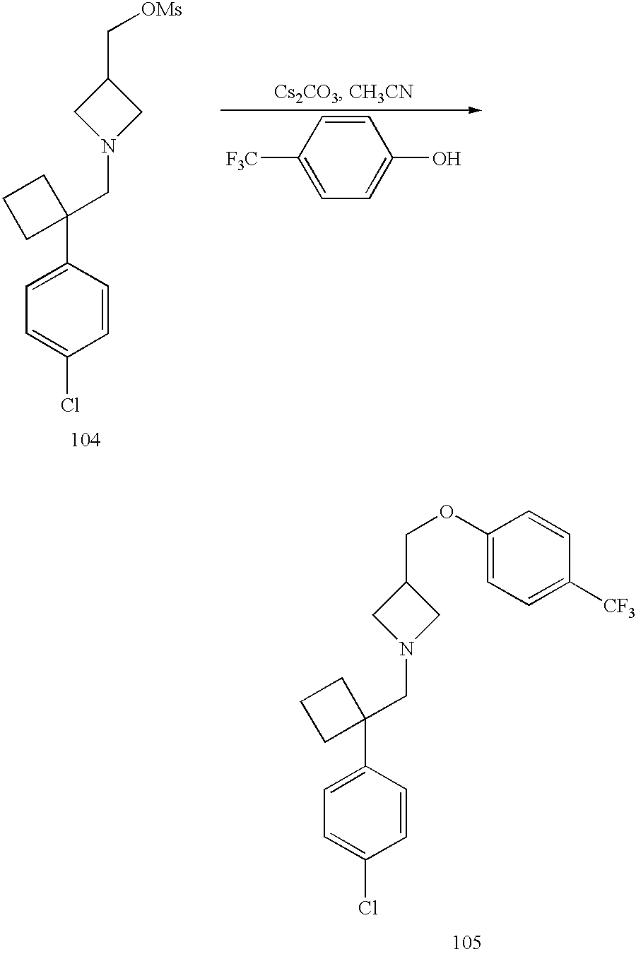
C1(C[OMs])CN(CC2(C3=CC=C(Cl)C=C3)CCC2)C1.C1=CC([F3C])=CC=C1O.C1(COC2=CC=C([CF3])C=C2)CN(CC2(C3=CC=C(Cl)C=C3)CCC2)C1
